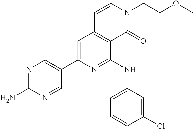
C1(C2=CC3=C(C(NC4=CC=CC(Cl)=C4)=N2)C(=O)N(CCOC)C=C3)=CN=C(N)N=C1
